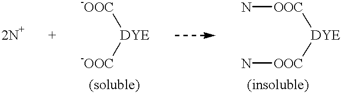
[-OOC][DYE][-OOC].N[OOC][DYE][OOC]N
